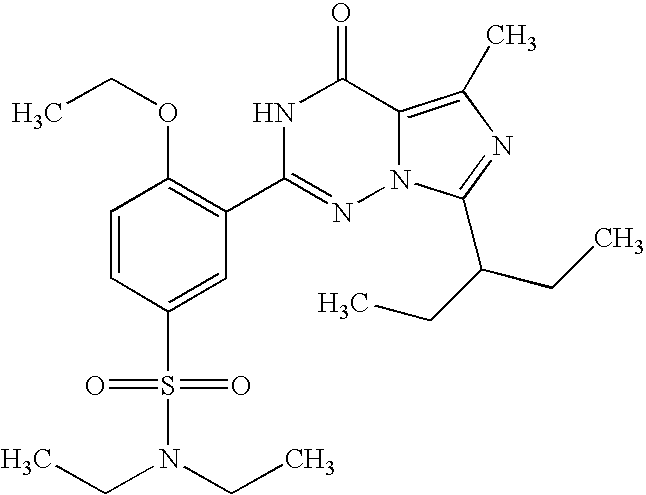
C1=CC(S(=O)(=O)N(CC)CC)=CC(C2=NN3C(=C(C)N=C3C(CC)CC)C(=O)N2)=C1OCC
